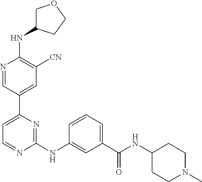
N(C1=C([CN])C=C(C2=CC=NC(NC3=CC(C(NC4CCN(C)CC4)=O)=CC=C3)=N2)C=N1)C1COCC1
